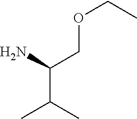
C(C(C)C)(N)COCC
